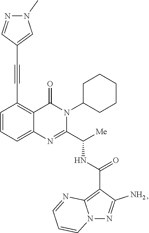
C1=CC=C2C(=C1C#CC1=CN(C)N=C1)C(=O)N(C1CCCCC1)C(C([Me])NC(=O)C1=C3N(N=C1N)C=CC=N3)=N2
